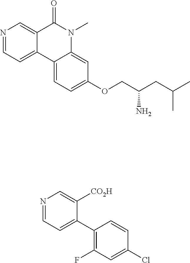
N1=CC=C2C(=C1)C(=O)N(C)C1=CC(OCC(CC(C)C)N)=CC=C21.N1=CC=C(C2=C(F)C=C(Cl)C=C2)C([CO2H])=C1
